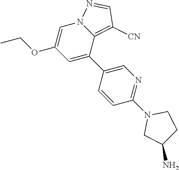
C1(OCC)=CN2C(=C([CN])C=N2)C(C2=CN=C(N3CC(N)CC3)C=C2)=C1
